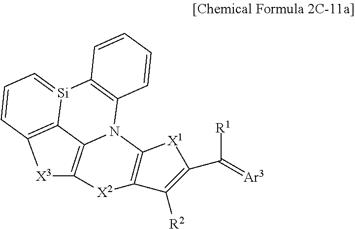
[X3]1C2=C3C4=C1C=CC=[Si]4C1=C(N3C3=C([X2]2)C([R2])=C(C([R1])=[Ar3])[X1]3)C=CC=C1
